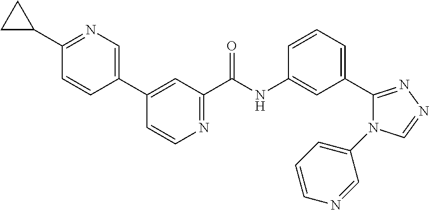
C1(C2=CN=C(C3CC3)C=C2)=CC(C(NC2=CC(C3=NN=CN3C3=CC=CN=C3)=CC=C2)=O)=NC=C1
